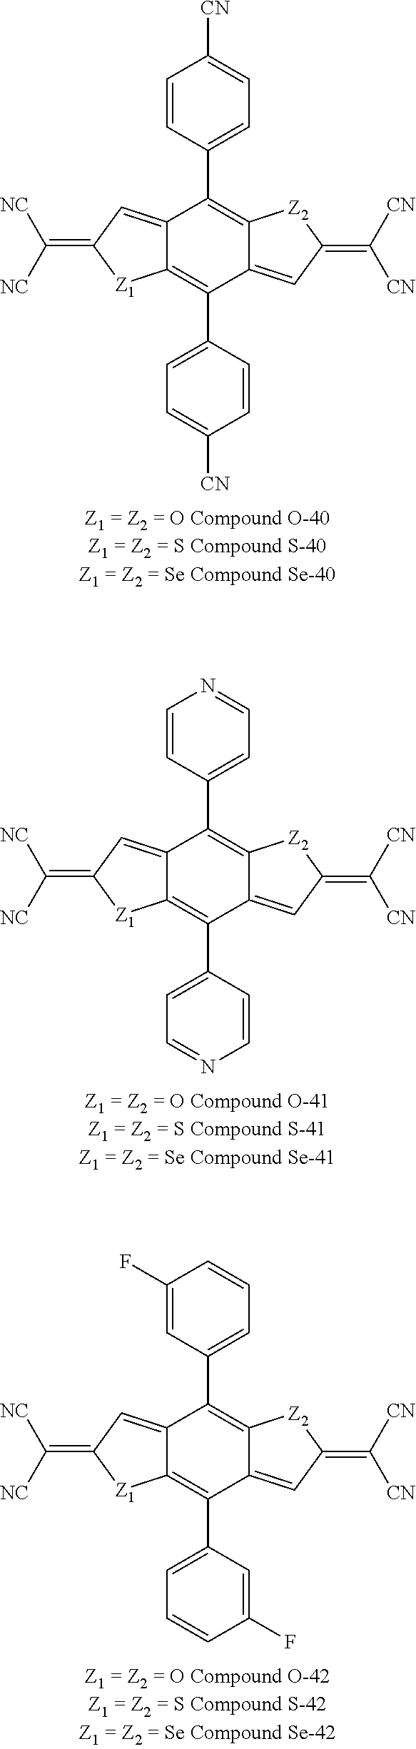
C12=CC(=C([NC])[NC])[Z1]C1=C(C1=CC=C([CN])C=C1)C1=CC(=C([CN])[CN])[Z2]C1=C2C1=CC=C([CN])C=C1.C12=CC(=C([NC])[NC])[Z1]C1=C(C1=CC=NC=C1)C1=CC(=C([CN])[CN])[Z2]C1=C2C1=CC=NC=C1.C12=CC(=C([NC])[NC])[Z1]C1=C(C1=CC=CC(F)=C1)C1=CC(=C([CN])[CN])[Z2]C1=C2C1=CC=CC(F)=C1
